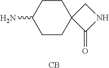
C1CC(N)CCC12C(=O)NC2.[CB]
